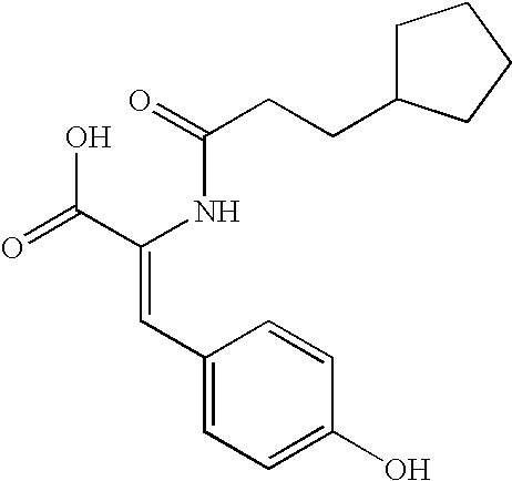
C(=O)(NC(C(=O)O)=CC1=CC=C(O)C=C1)CCC1CCCC1
